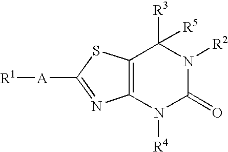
C12=C(SC([A][R1])=N1)C([R3])([R5])N([R2])C(=O)N2[R4]
